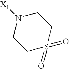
C1S(=O)(=O)CCN([X1])C1
